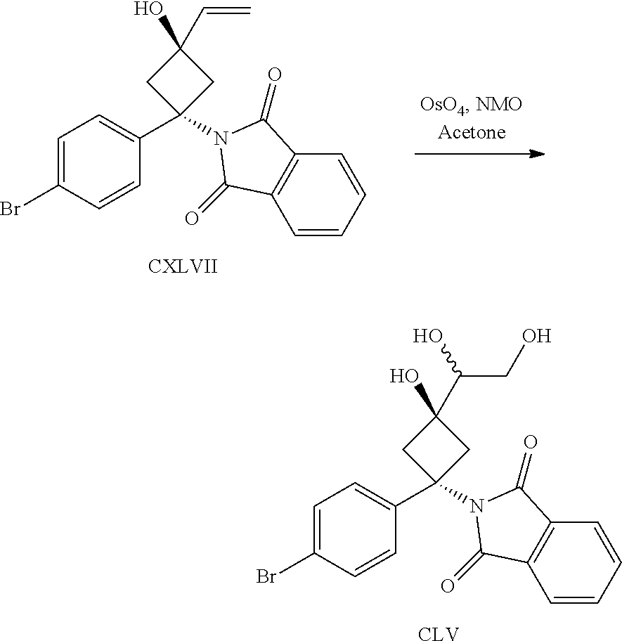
C1=CC=CC2=C1C(=O)N(C1(C3=CC=C(Br)C=C3)CC(O)(C=C)C1)C2=O.[CXLVII].C1=CC=CC2=C1C(=O)N(C1(C3=CC=C(Br)C=C3)CC(O)(C(CO)O)C1)C2=O.[CLV]
